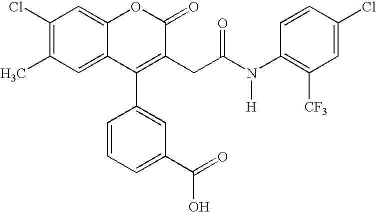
C1(Cl)=C(C)C=C2C(=C1)OC(=O)C(CC(N(C1=C([CF3])C=C(Cl)C=C1)[H])=O)=C2C1=CC(C(=O)O)=CC=C1
